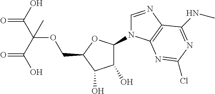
C1(O)C(N2C=NC3=C2N=C(Cl)N=C3NC)OC(COC(C(O)=O)(C(O)=O)C)C1O
